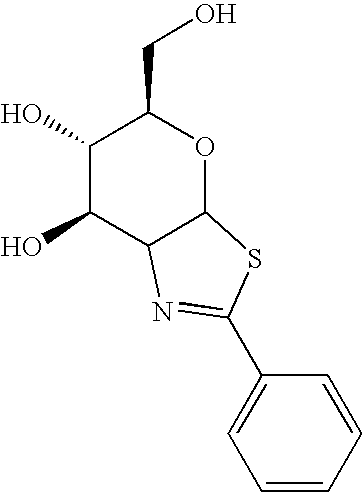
C1(O)C(O)C2C(OC1CO)SC(C1=CC=CC=C1)=N2
